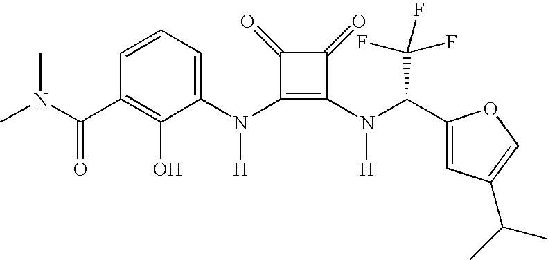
N(C1=C(N(C(C2=CC(C(C)C)=CO2)C(F)(F)F)[H])C(=O)C1=O)([H])C1=CC=CC(C(N(C)C)=O)=C1O
